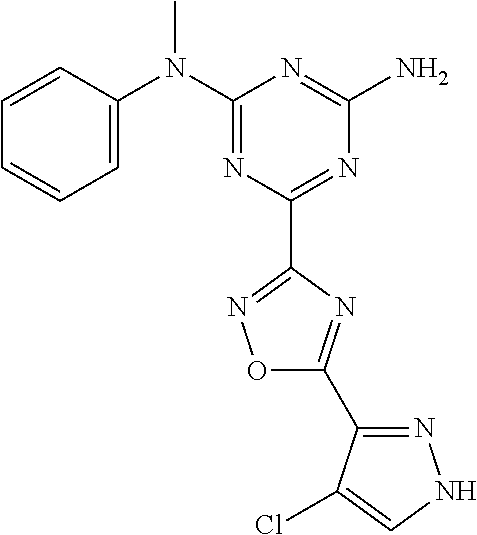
C1=CC(N(C2=NC(C3=NOC(C4=NNC=C4Cl)=N3)=NC(N)=N2)C)=CC=C1
